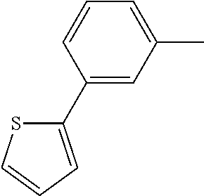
C1(C)=CC=CC(C2=CC=CS2)=C1
